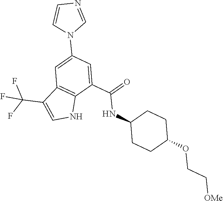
N(C1CCC(OCC[OMe])CC1)C(C1=CC(N2C=NC=C2)=CC2=C1NC=C2C(F)(F)F)=O
